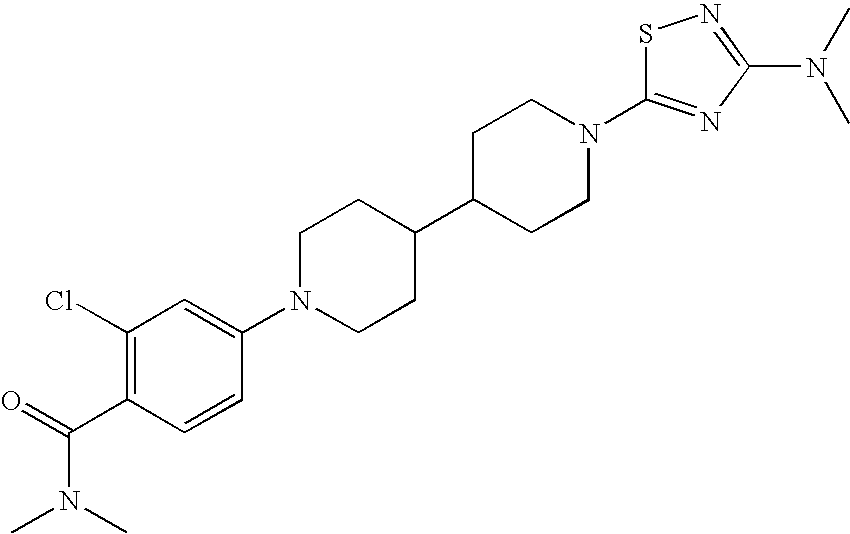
C1(Cl)=C(C(N(C)C)=O)C=CC(N2CCC(C3CCN(C4=NC(N(C)C)=NS4)CC3)CC2)=C1
